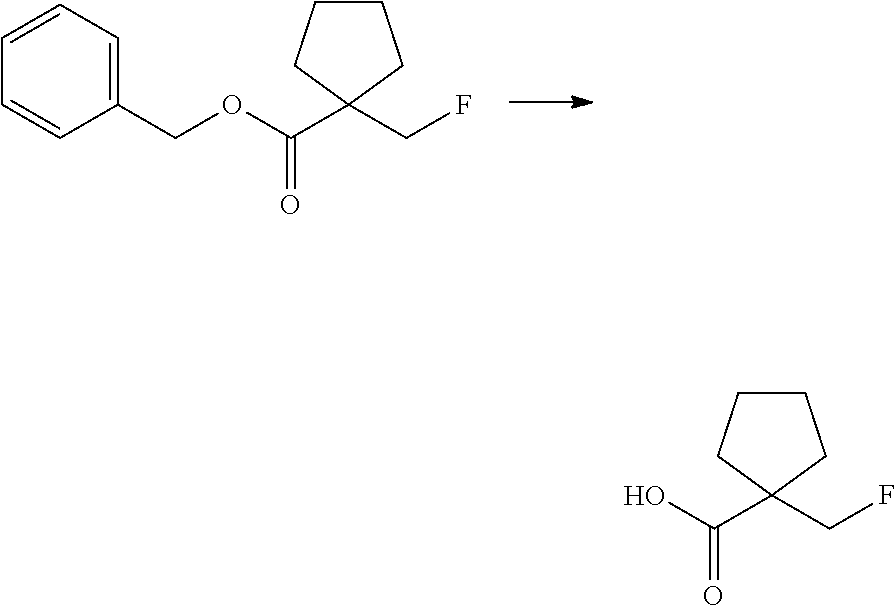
O(C(C1(CF)CCCC1)=O)CC1=CC=CC=C1.OC(C1(CF)CCCC1)=O
